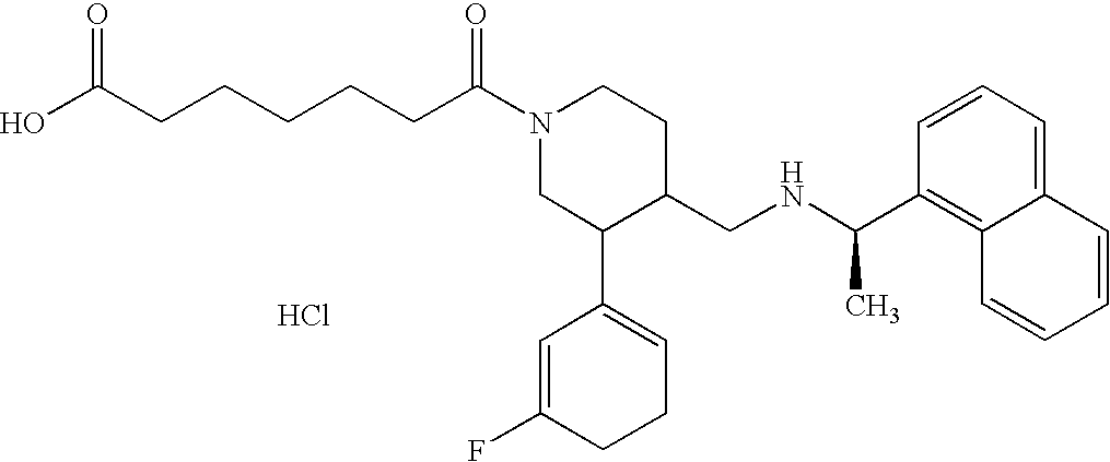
N1(C(=O)CCCCCC(O)=O)CC(C2=CCCC(F)=C2)C(CNC(C)C2=C3C(=CC=C2)C=CC=C3)CC1.Cl
